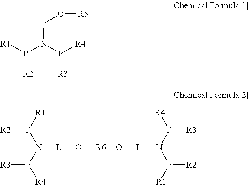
P([R2])([R1])N(P([R4])[R3])[L]O[R5].[R2]P([R1])N(P([R4])[R3])[L]O[R6]O[L]N(P([R1])[R2])P([R4])[R3]
